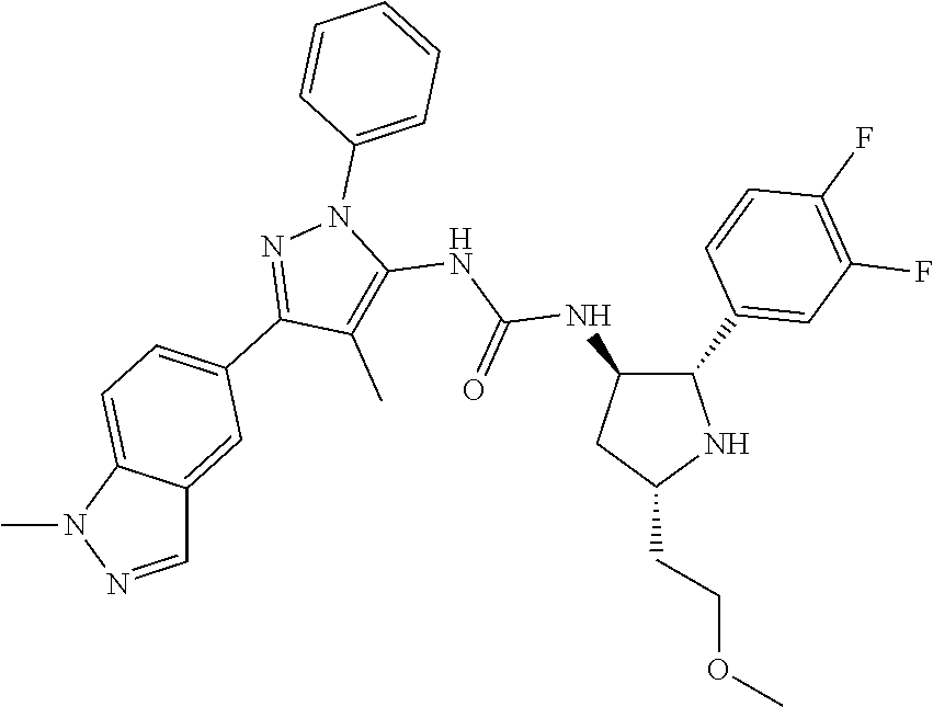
C1(NC(NC2=C(C)C(C3=CC=C4C(=C3)C=NN4C)=NN2C2=CC=CC=C2)=O)C(C2=CC(F)=C(F)C=C2)NC(CCOC)C1
